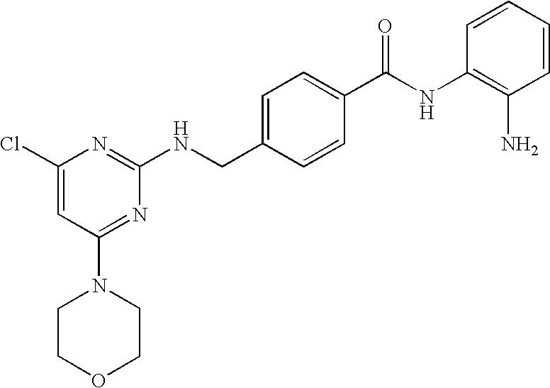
N(CC1=CC=C(C(NC2=C(N)C=CC=C2)=O)C=C1)C1=NC(Cl)=CC(N2CCOCC2)=N1
